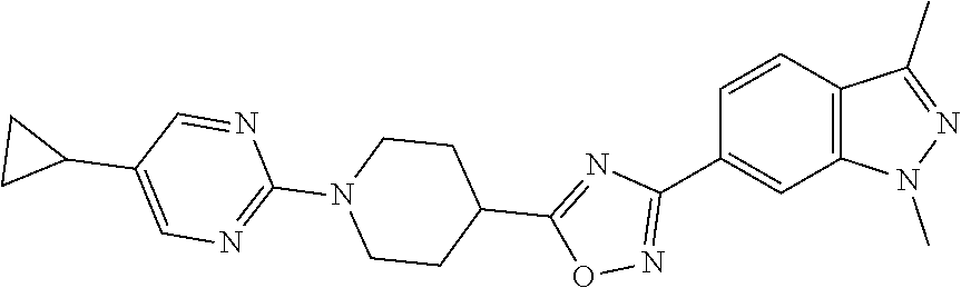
C1=CC2=C(C=C1C1=NOC(C3CCN(C4=NC=C(C5CC5)C=N4)CC3)=N1)N(C)N=C2C
